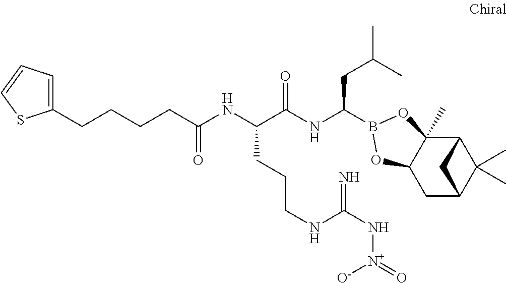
C12C3(C)C(CC(C1(C)C)C2)OB(C(NC(C(NC(=O)CCCCC1=CC=CS1)CCCNC(N[N+]([O-])=O)=N)=O)CC(C)C)O3
